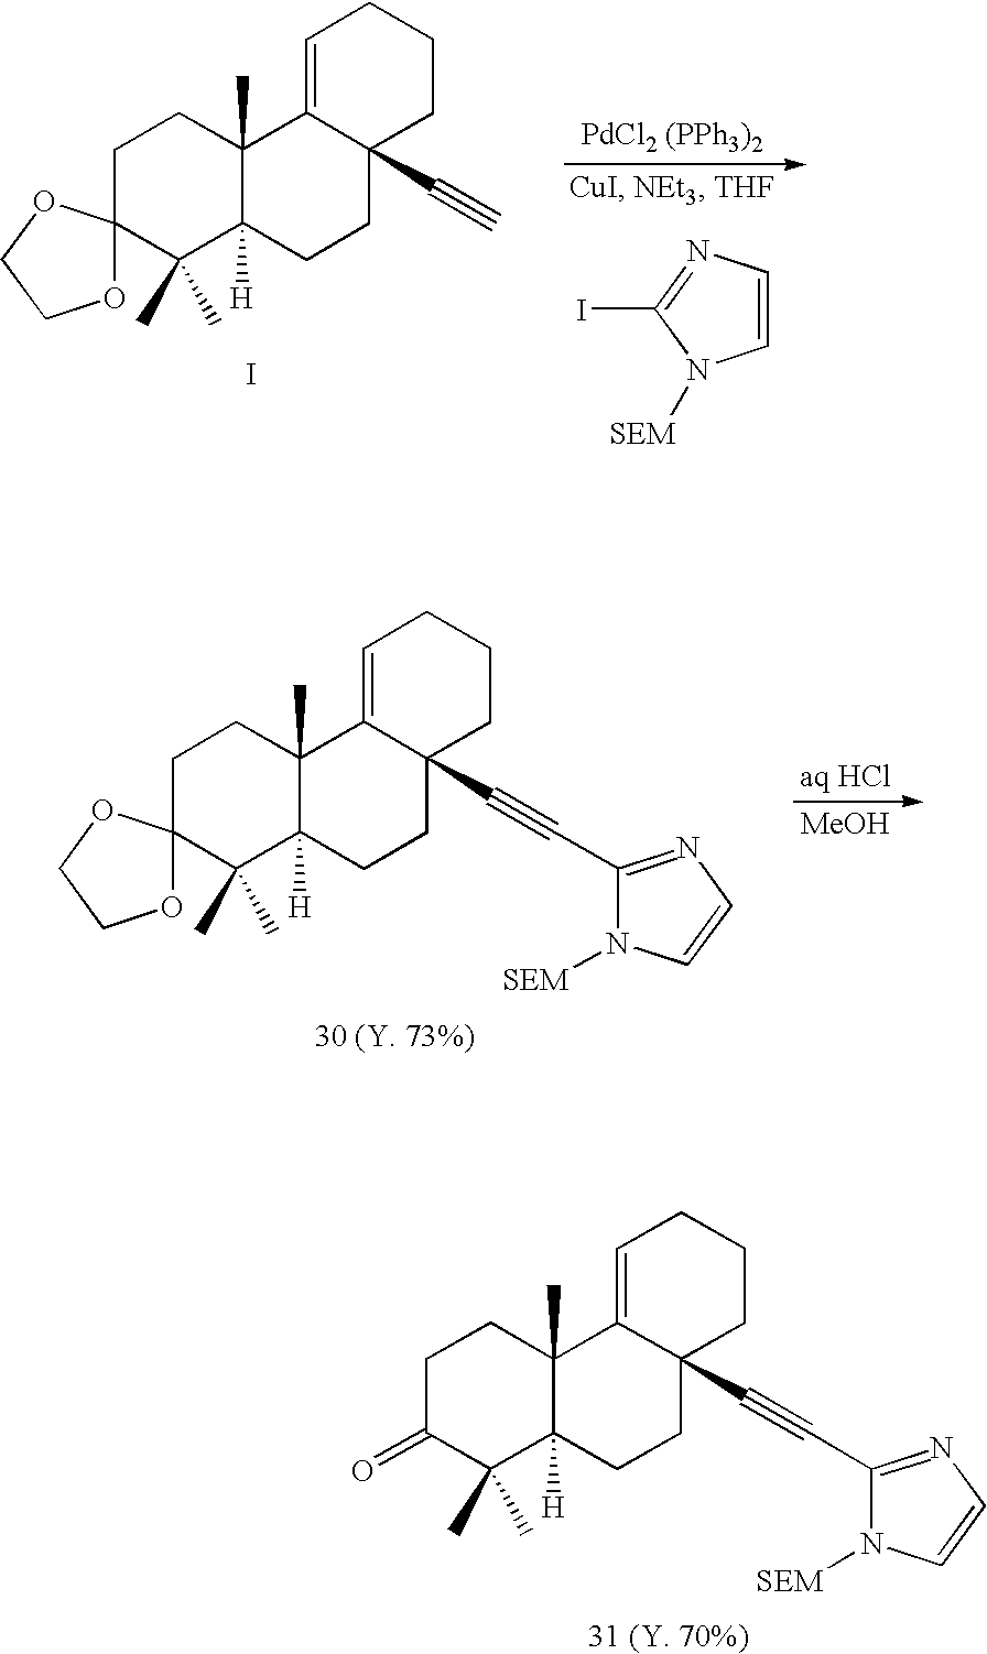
IC1=NC=CN1[SEM].[PdCl2 (PPh3)2].C1C2(C(C)(C)C3([H])C(C)(C1)C1=CCCCC1(C#C)CC3)OCCO2.I.C1C2(C(C)(C)C3([H])C(C)(C1)C1=CCCCC1(C#CC1=NC=CN1[SEM])CC3)OCCO2.[30 (Y. 73%)].[MeOH].C1C(=O)C(C)(C)C2([H])C(C)(C1)C1=CCCCC1(C#CC1=NC=CN1[SEM])CC2.[31 (Y. 70%)]
